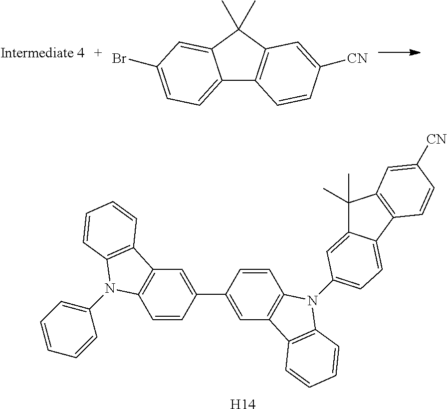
C12=CC=C(Br)C=C1C(C)(C)C1=C2C=CC([CN])=C1.C1=CC(C2=CC3=C(C=C2)N(C2=CC=CC=C2)C2=C3C=CC=C2)=CC2=C1N(C1=CC=C3C(=C1)C(C)(C)C1=C3C=CC([CN])=C1)C1=C2C=CC=C1.[H14]
